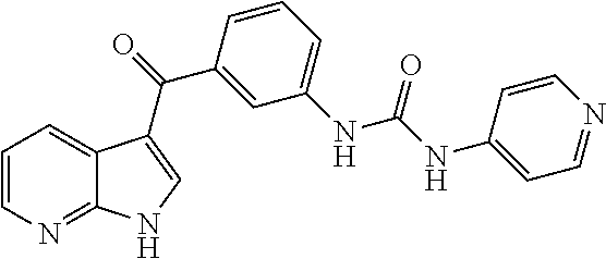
C1=CN=C2C(=C1)C(C(C1=CC(NC(=O)NC3=CC=NC=C3)=CC=C1)=O)=CN2
